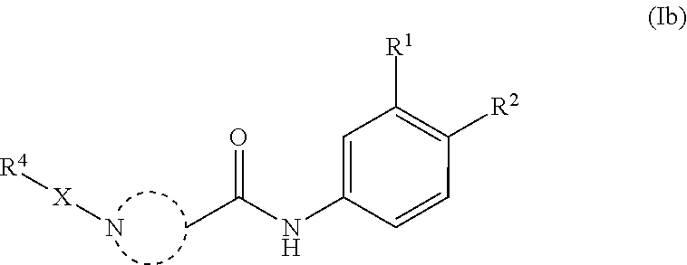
CC(NC1=CC([R1])=C([R2])C=C1)=O.[X](N)[R4]
